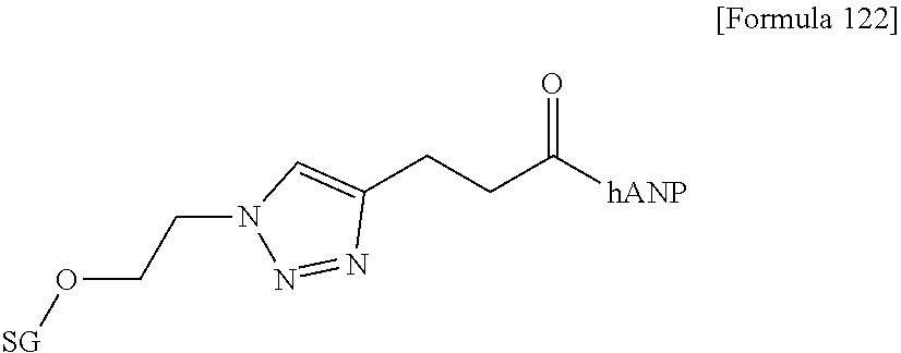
C(C([hANP])=O)CC1=CN(CCO[SG])N=N1
